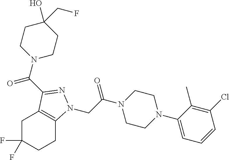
C(C(N1CCN(C2=CC=CC(Cl)=C2C)CC1)=O)N1C2=C(CC(F)(F)CC2)C(C(N2CCC(O)(CF)CC2)=O)=N1
